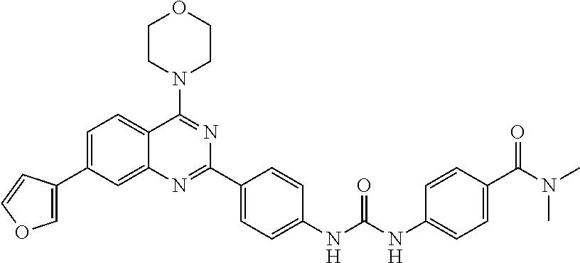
C1=C(C2=COC=C2)C=C2C(=C1)C(N1CCOCC1)=NC(C1=CC=C(NC(NC3=CC=C(C(N(C)C)=O)C=C3)=O)C=C1)=N2
